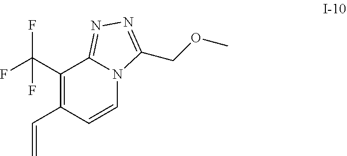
C(C1=C(C(F)(F)F)C2=NN=C(COC)N2C=C1)=C
